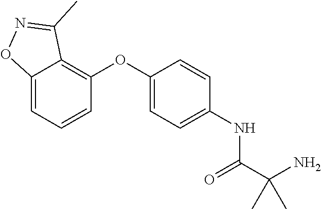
C(C(N)(C)C)(=O)NC1=CC=C(OC2=C3C(C)=NOC3=CC=C2)C=C1
